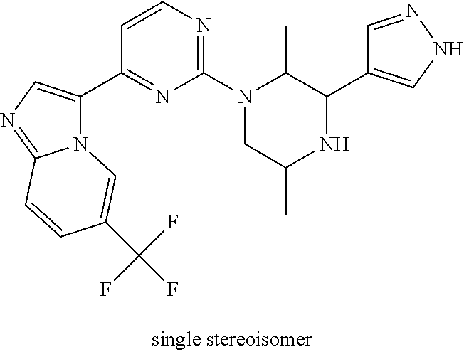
N12C(C3=NC(N4CC(C)NC(C5=CNN=C5)C4C)=NC=C3)=CN=C1C=CC(C(F)(F)F)=C2
